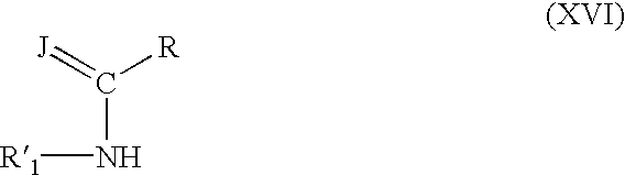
[R1]NC([R])=[J]
